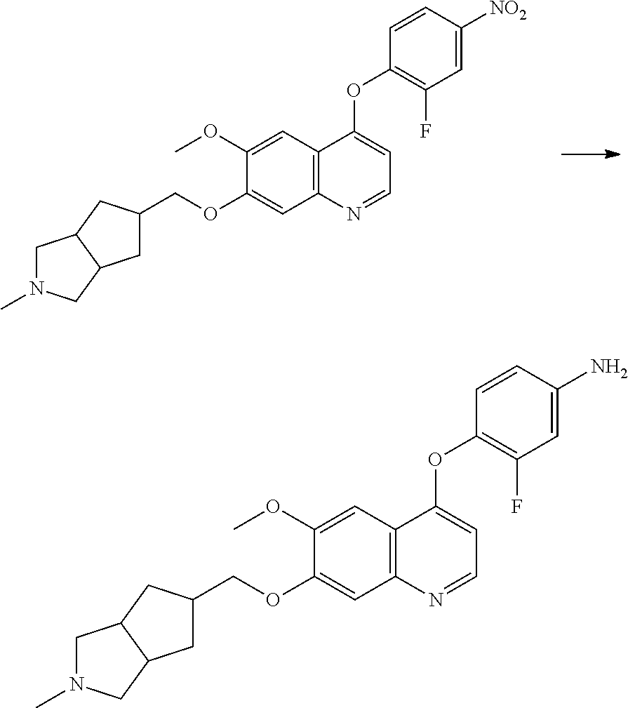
C1(OCC2CC3C(C2)CN(C)C3)=CC2=C(C=C1OC)C(OC1=C(F)C=C([NO2])C=C1)=CC=N2.C1(OCC2CC3C(C2)CN(C)C3)=CC2=C(C=C1OC)C(OC1=C(F)C=C(N)C=C1)=CC=N2
